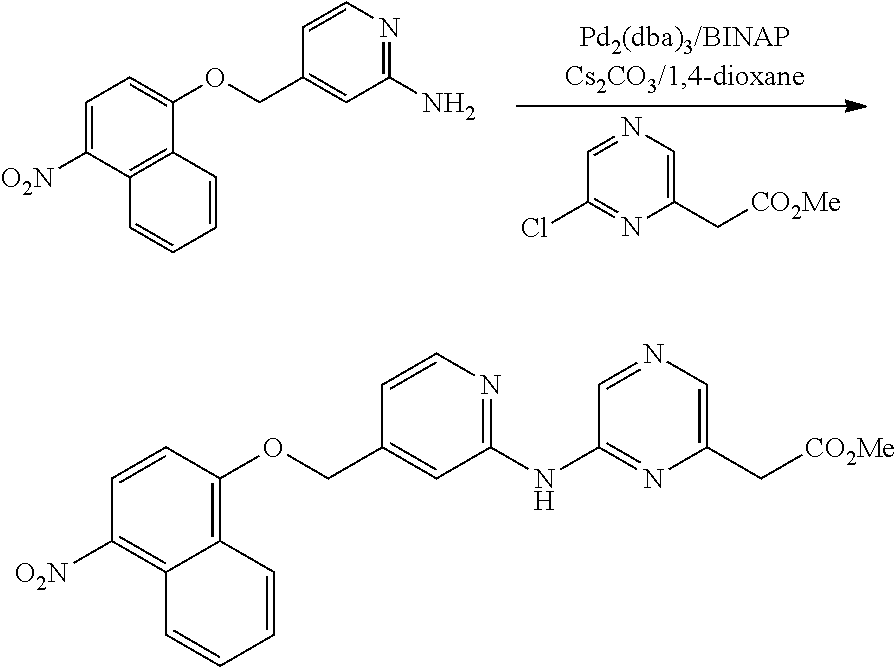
C1(C[CO2Me])=CN=CC(Cl)=N1.C1=C([O2N])C2=C(C(OCC3=CC(N)=NC=C3)=C1)C=CC=C2.C1=CC(OCC2=CC(NC3=NC(C[CO2Me])=CN=C3)=NC=C2)=C2C(=C1[O2N])C=CC=C2
